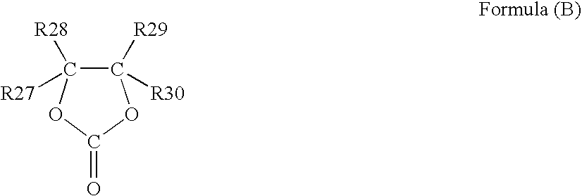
C1([R29])([R30])C([R28])([R27])OC(=O)O1
